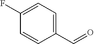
C1(F)=CC=C(C=O)C=C1
